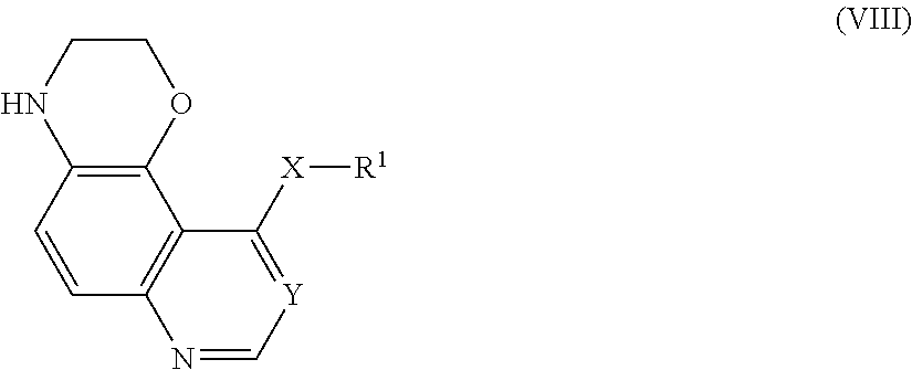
C1NC2=C(OC1)C1=C(C=C2)N=C[Y]=C1[X][R1]
